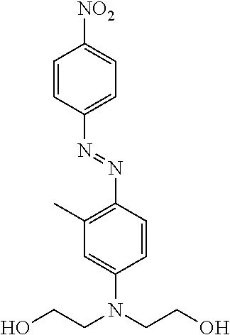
C1=CC(N=NC2=C(C)C=C(N(CCO)CCO)C=C2)=CC=C1[NO2]
